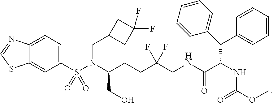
C(CCC(CNC(C(NC(OC)=O)C(C1=CC=CC=C1)C1=CC=CC=C1)=O)(F)F)(N(S(C1=CC=C2C(=C1)SC=N2)(=O)=O)CC1CC(F)(F)C1)CO
